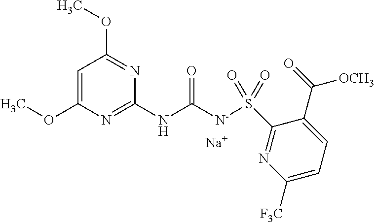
COC1=CC(OC)=NC(NC([N-]S(=O)(C2=NC([F3C])=CC=C2C([OCH3])=O)=O)=O)=N1.[Na]
